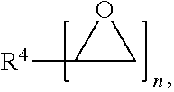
C1([R4])CO1
